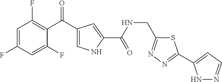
C1=C(F)C=C(F)C(C(=O)C2=CNC(C(NCC3=NN=C(C4=CC=NN4)S3)=O)=C2)=C1F
